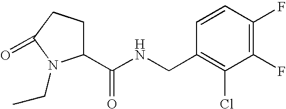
C1(C(NCC2=C(Cl)C(F)=C(F)C=C2)=O)CCC(=O)N1CC
